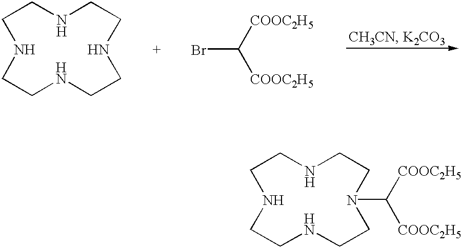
C1NCCNCCN(C([COOC2H5])[COOC2H5])CCNC1.C1NCCNCCNCCNC1.BrC([COOC2H5])[COOC2H5]
